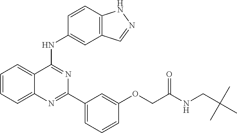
C1=CC=C2C(=C1)C(NC1=CC3=C(C=C1)NN=C3)=NC(C1=CC=CC(OCC(=O)NCC(C)(C)C)=C1)=N2
